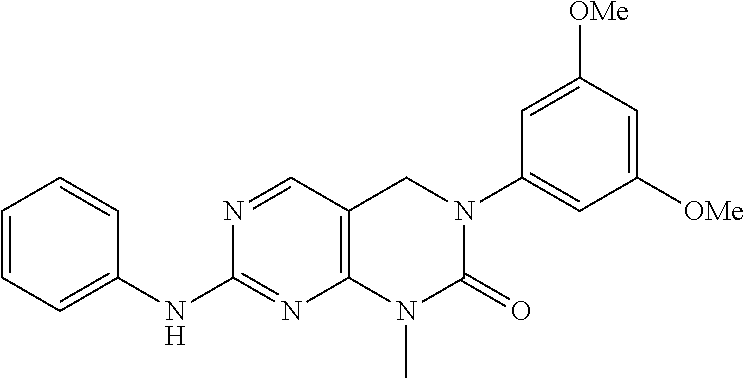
C1(NC2=NC3=C(C=N2)CN(C2=CC([OMe])=CC([OMe])=C2)C(=O)N3C)=CC=CC=C1
